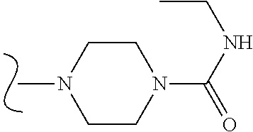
CN1CCN(C(=O)NCC)CC1
